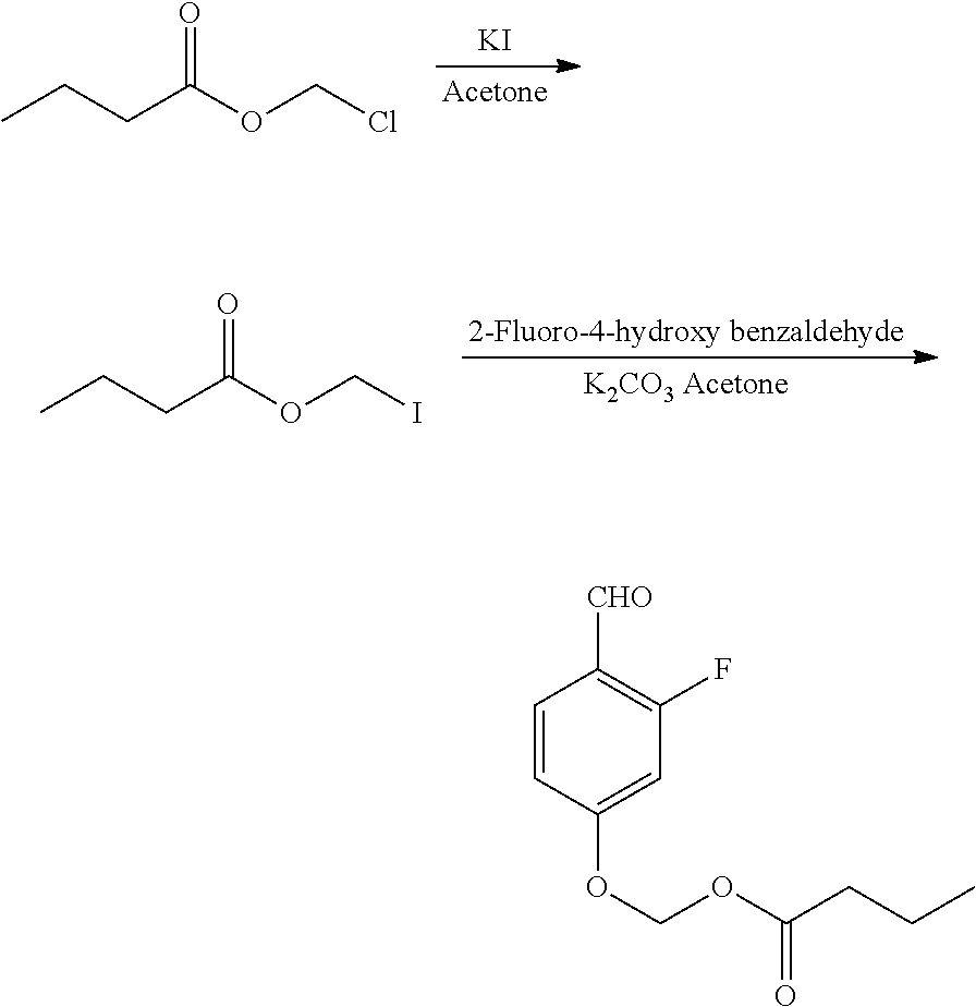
[KI].CCCC(OCCl)=O.[2-Fluoro-4-hydroxy benzaldehyde].CCCC(OCI)=O.C1=CC(OCOC(CCC)=O)=CC(F)=C1[CHO]
